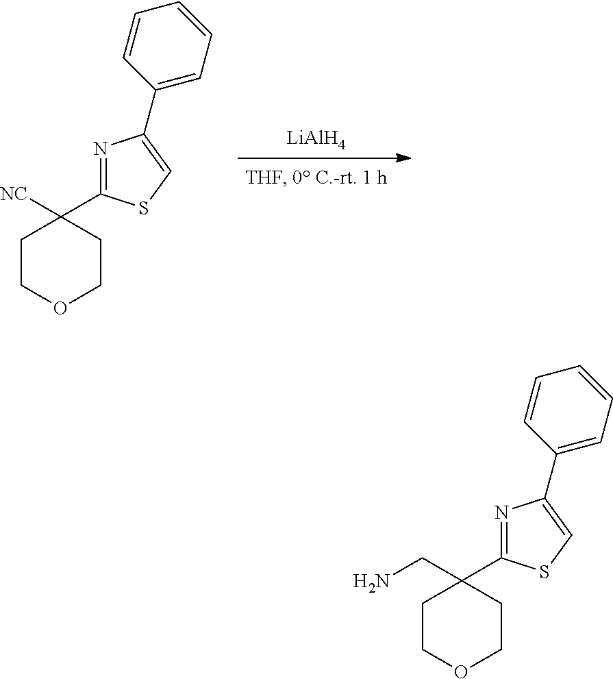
[LiAlH4].N1=C(C2([NC])CCOCC2)SC=C1C1=CC=CC=C1.N1=C(C2(CN)CCOCC2)SC=C1C1=CC=CC=C1
